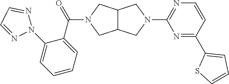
N1(C2=NC=CC(C3=CC=CS3)=N2)CC2C(C1)CN(C(C1=CC=CC=C1N1N=CC=N1)=O)C2
